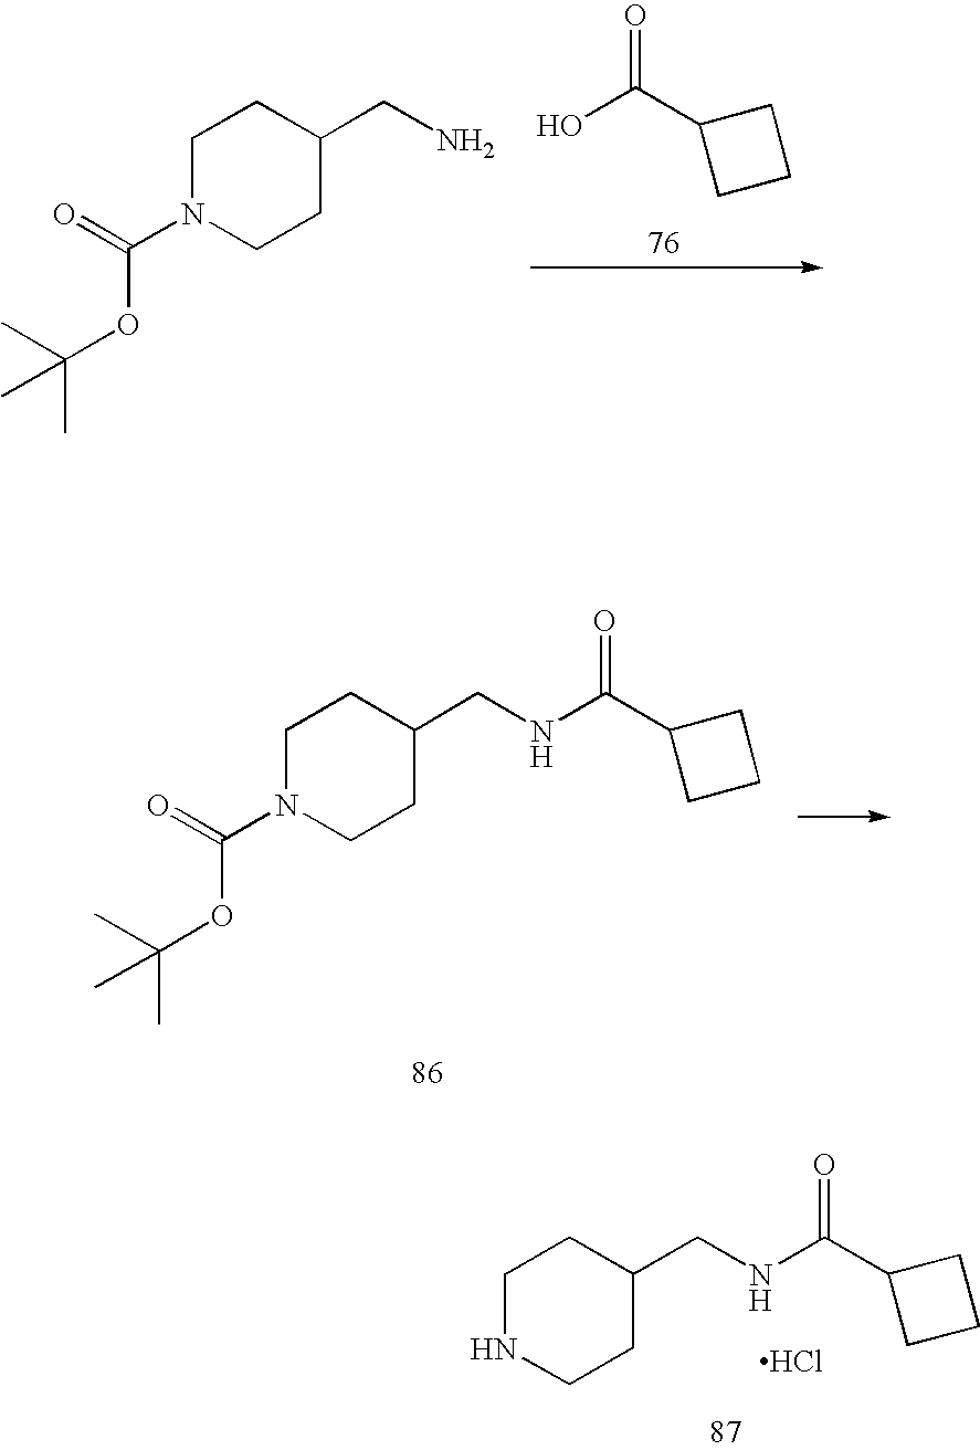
CC(OC(N1CCC(CN)CC1)=O)(C)C.O=C(C1CCC1)O.CC(OC(N1CCC(CNC(=O)C2CCC2)CC1)=O)(C)C.N1CCC(CNC(=O)C2CCC2)CC1.Cl
